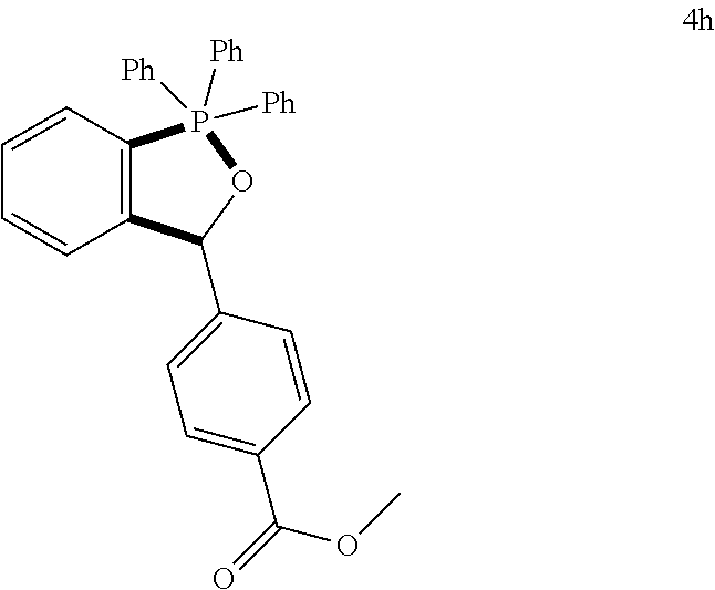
C1=CC2=C(C=C1)C(C1=CC=C(C(=O)OC)C=C1)OP2([Ph])([Ph])[Ph]
